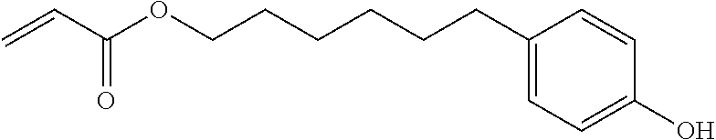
C=CC(OCCCCCCC1=CC=C(O)C=C1)=O
